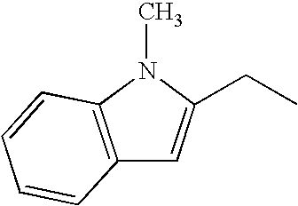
C12=C(N(C)C(CC)=C1)C=CC=C2
